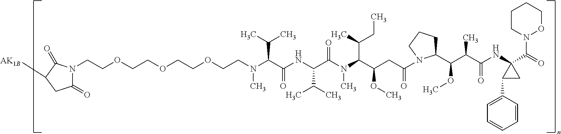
N1(CCOCCOCCOCCN(C(C(NC(C(N(C(C(CC(N2C(C(C(C(NC3(C(=O)N4OCCCC4)C(C4=CC=CC=C4)C3)=O)C)OC)CCC2)=O)OC)C(CC)C)C)=O)C(C)C)=O)C(C)C)C)C(=O)CC([AK1B])C1=O
